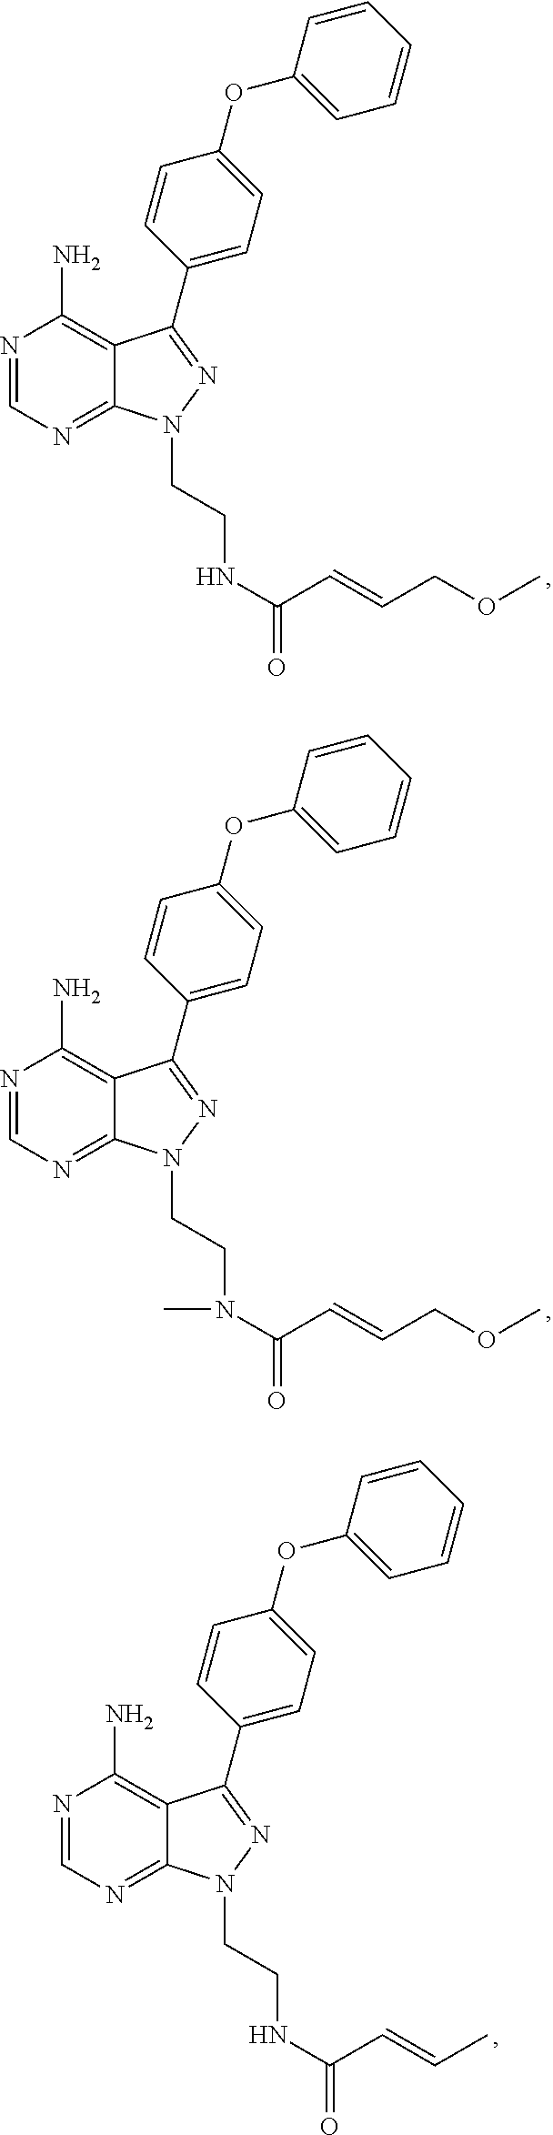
N1=CN=C2C(=C1N)C(C1=CC=C(OC3=CC=CC=C3)C=C1)=NN2CCNC(=O)C=CCOC.N1=CN=C2C(=C1N)C(C1=CC=C(OC3=CC=CC=C3)C=C1)=NN2CCN(C(=O)C=CCOC)C.N1=CN=C2C(=C1N)C(C1=CC=C(OC3=CC=CC=C3)C=C1)=NN2CCNC(=O)C=CC
